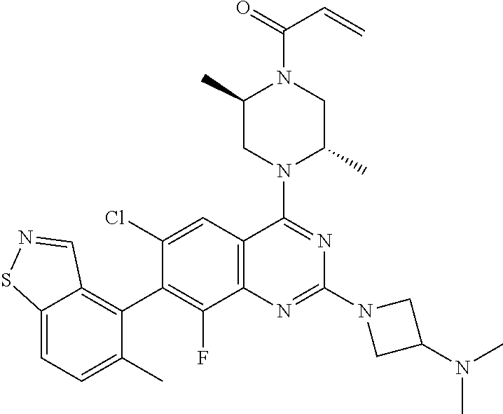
C12=CC=C(C)C(C3=C(F)C4=C(C=C3Cl)C(N3C(C)CN(C(=O)C=C)C(C)C3)=NC(N3CC(N(C)C)C3)=N4)=C1C=NS2
